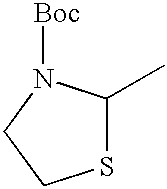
S1C(C)N([Boc])CC1
